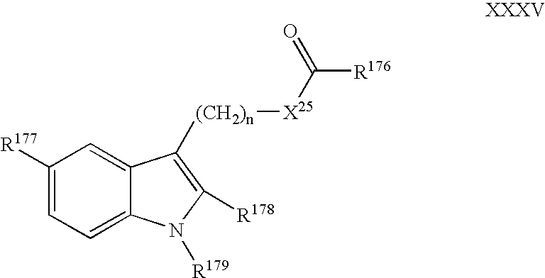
C1([R177])=CC=C2C(=C1)C([(CH2)n][X25]C([R176])=O)=C([R178])N2[R179]
